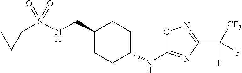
C1(S(NCC2CCC(NC3=NC(C([CF3])(F)F)=NO3)CC2)(=O)=O)CC1
